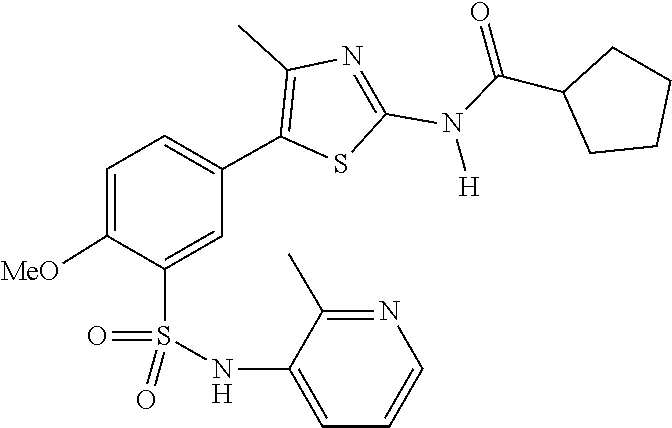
C(C1CCCC1)(N(C1=NC(C)=C(C2=CC=C([MeO])C(S(=O)(NC3=CC=CN=C3C)=O)=C2)S1)[H])=O
